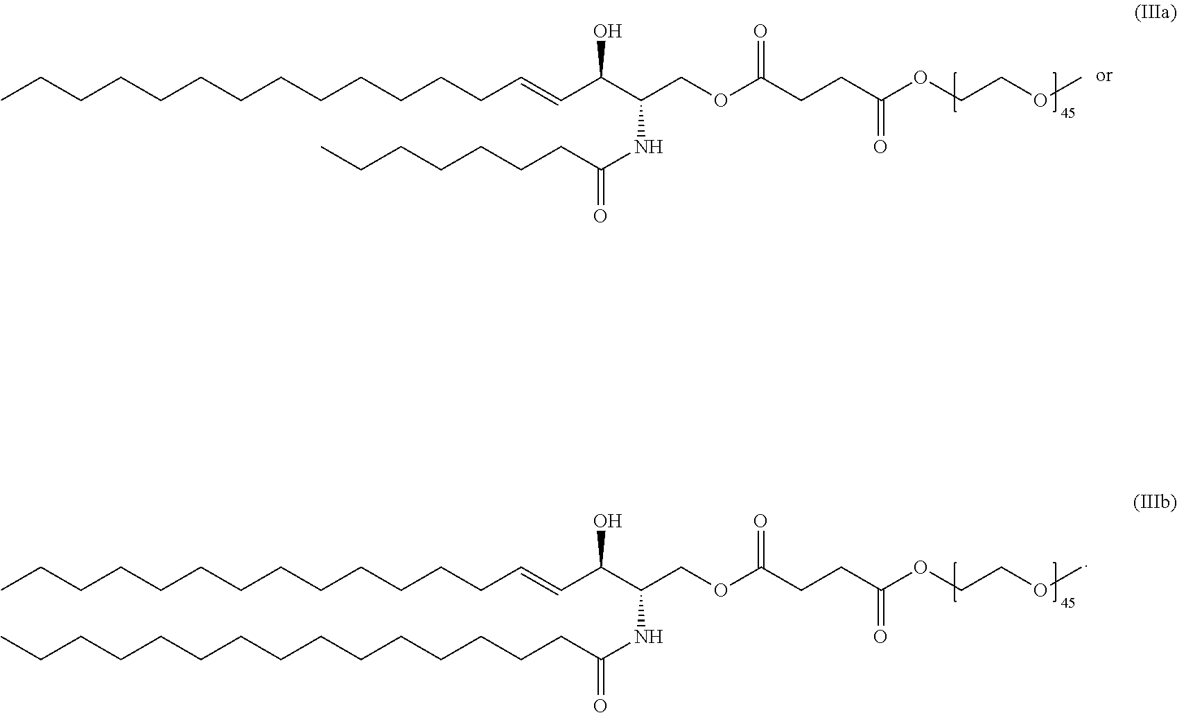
CCCCCCCCCCCCCC=CC(C(COC(CCC(OCCOC)=O)=O)NC(CCCCCCC)=O)O.CCCCCCCCCCCCCC=CC(C(COC(CCC(OCCOC)=O)=O)NC(CCCCCCCCCCCCCCC)=O)O
